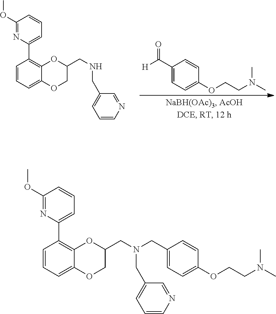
C1=CC=C2C(=C1C1=CC=CC(OC)=N1)OC(CNCC1=CC=CN=C1)CO2.C1=C(C([H])=O)C=CC(OCCN(C)C)=C1.C1=CC=C2C(=C1C1=CC=CC(OC)=N1)OC(CN(CC1=CC=CN=C1)CC1=CC=C(OCCN(C)C)C=C1)CO2
